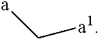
[a]C[a1]
